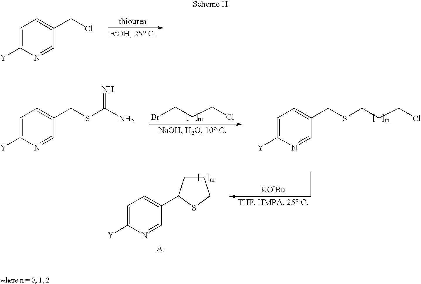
C1=C([Y])N=CC(CCl)=C1.S(CCCCl)CC1=CC=C([Y])N=C1.BrCCCCl.C1=C([Y])N=CC(CSC(N)=N)=C1.C1(C2CCCS2)=CC=C([Y])N=C1
